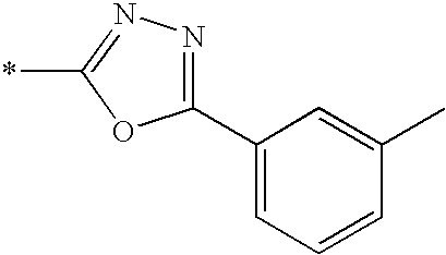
C1(C2=CC=CC(C)=C2)=NN=C(*)O1
